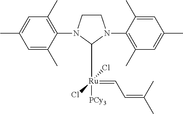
C1CN(C2=C(C)C=C(C)C=C2C)C([Ru](=CC=C(C)C)([PCy3])(Cl)Cl)N1C1=C(C)C=C(C)C=C1C
